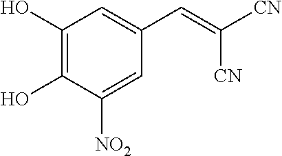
C1(O)=C(O)C([NO2])=CC(C=C([CN])[CN])=C1
